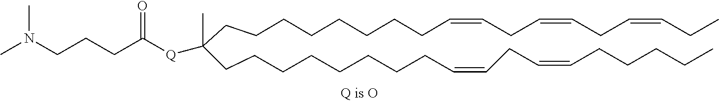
C(CCCCCCCC=CCC=CCC=CCC)C(CCCCCCCCC=CCC=CCCCCC)(C)[Q]C(CCCN(C)C)=O
